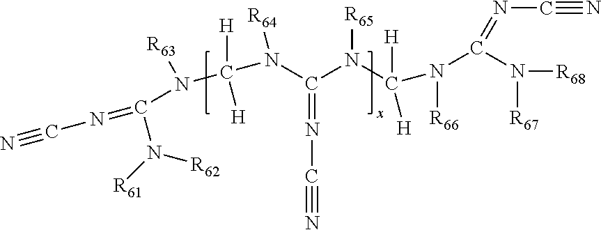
C(N([R62])[R61])(=NC#N)N(C([H])([H])N([R64])C(N([R65])C([H])([H])N([R66])C(=NC#N)N([R67])[R68])=NC#N)[R63]
